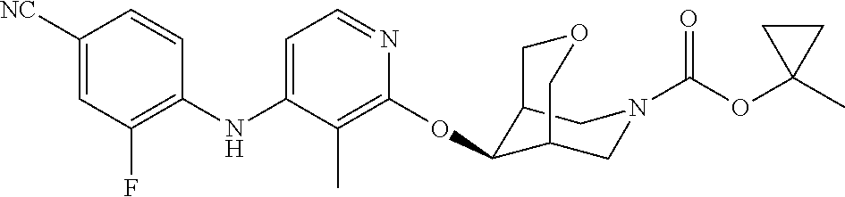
C1(NC2=CC=NC(OC3C4CN(C(OC5(C)CC5)=O)CC3COC4)=C2C)=C(F)C=C([NC])C=C1
